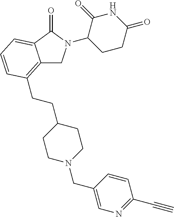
C1(N2CC3=C(CCC4CCN(CC5=CN=C(C#C)C=C5)CC4)C=CC=C3C2=O)CCC(=O)NC1=O
